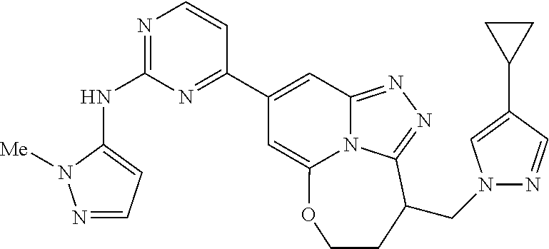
N1=CC=C(NC2=NC=CC(C3=CC4=NN=C5N4C(=C3)OCCC5CN3N=CC(C4CC4)=C3)=N2)N1[Me]
